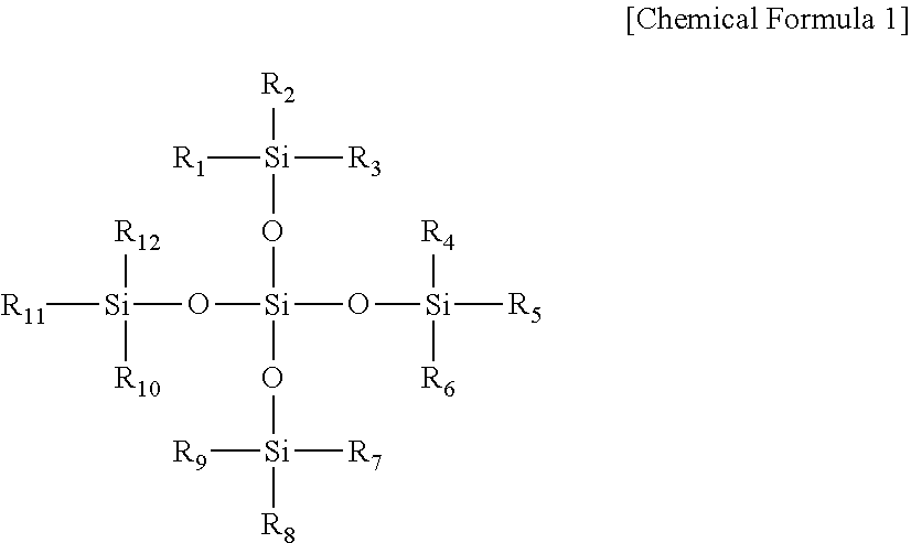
[R2][Si](O[Si](O[Si]([R8])([R9])[R7])(O[Si]([R11])([R10])[R12])O[Si]([R5])([R4])[R6])([R1])[R3]
